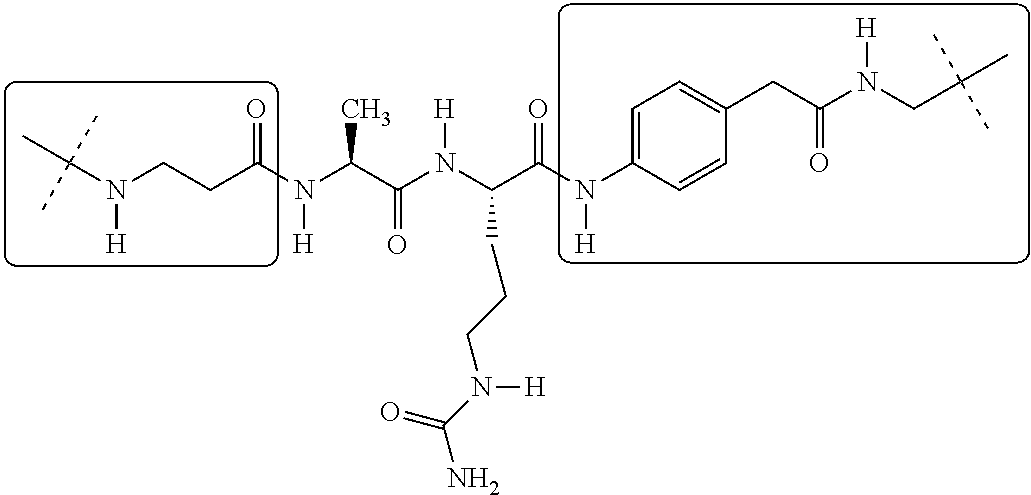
C(N(CCC(N(C(C(N(C(C(N(C1=CC=C(CC(N(CC(C)(C)C)[H])=O)C=C1)[H])=O)CCCN(C(=O)N)[H])[H])=O)C)[H])=O)[H])(C)(C)C
